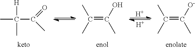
CC(C(=O)C)([H])C.C(=C(O)C)(C)C.C(=C([O-])C)(C)C.[H].[H]
